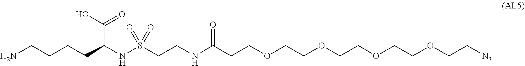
C(CCCC(NS(=O)(=O)CCNC(CCOCCOCCOCCOCC[N3])=O)C(O)=O)N
